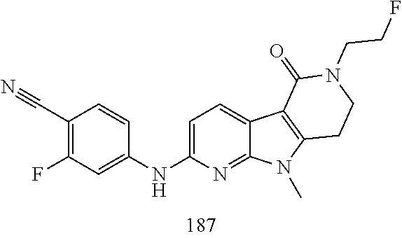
C1(C#N)=C(F)C=C(NC2=CC=C3C(=N2)N(C)C2=C3C(=O)N(CCF)CC2)C=C1
